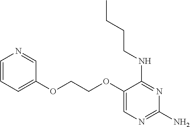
C1(OCCOC2=CC=CN=C2)=CN=C(N)N=C1NCCCC
